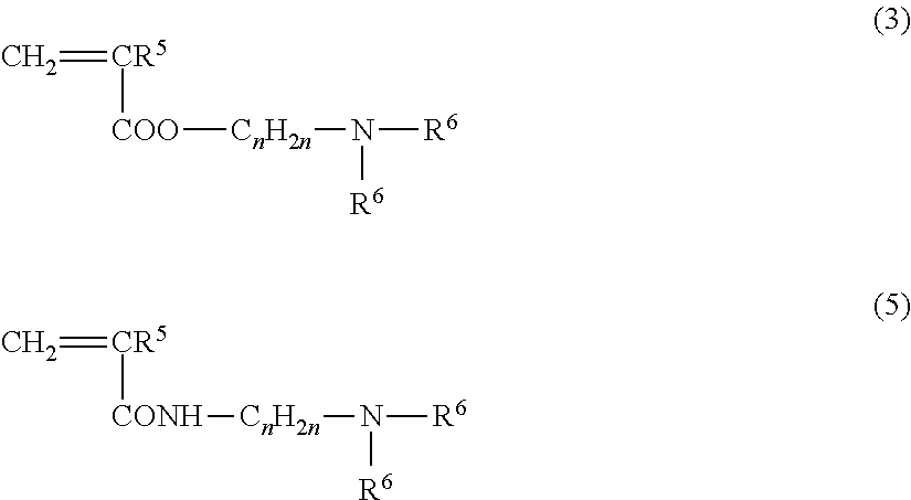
C=[CR5][COO][CnH2n]N([R6])[R6].C=[CR5][CONH][CnH2n]N([R6])[R6]
